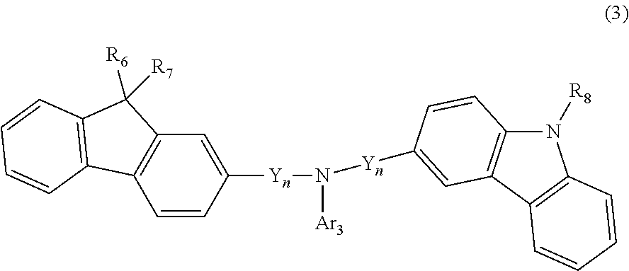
C1=CC([Yn]N([Ar3])[Yn]C2=CC3=C(N([R8])C4=C3C=CC=C4)C=C2)=CC2=C1C1=C(C2([R6])[R7])C=CC=C1
